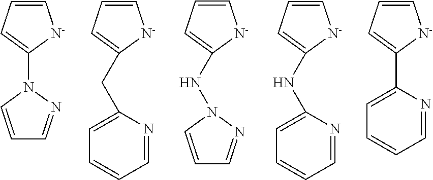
C1=CC=C(N2C=CC=N2)[N-]1.C1=CC=C(CC2=CC=CC=N2)[N-]1.C1=CC=C(NN2N=CC=C2)[N-]1.C1=CC=C(NC2=CC=CC=N2)[N-]1.C1=CC=C(C2=CC=CC=N2)[N-]1
